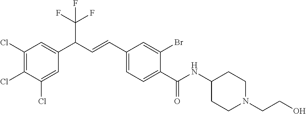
C1(Cl)=C(Cl)C(Cl)=CC(C(C(F)(F)F)C=CC2=CC=C(C(NC3CCN(CCO)CC3)=O)C(Br)=C2)=C1
